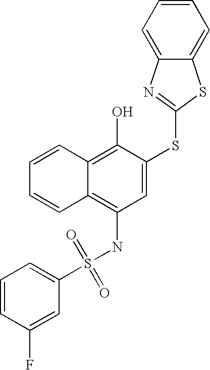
C1=CC=CC2=C(O)C(SC3=NC4=CC=CC=C4S3)=CC(NS(C3=CC=CC(F)=C3)(=O)=O)=C12
